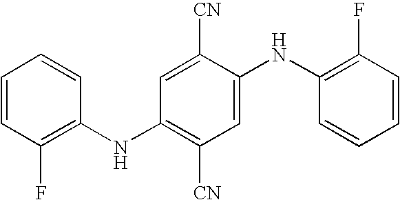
C1=CC(F)=C(NC2=C([CN])C=C(NC3=C(F)C=CC=C3)C([CN])=C2)C=C1
